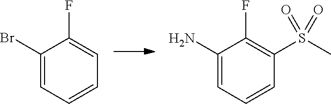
C1(Br)=CC=CC=C1F.C1(N)=CC=CC(S(C)(=O)=O)=C1F
